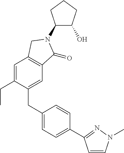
C1(N2C(=O)C3=C(C=C(CC)C(CC4=CC=C(C5=NN(C)C=C5)C=C4)=C3)C2)C(O)CCC1
